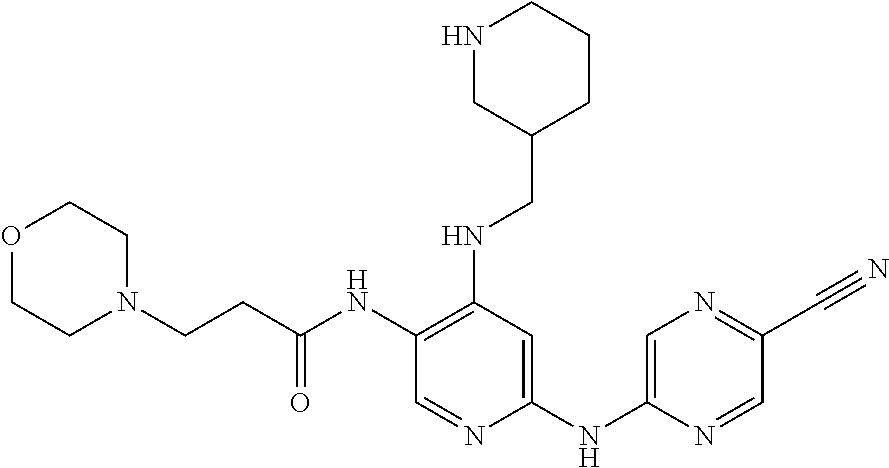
C1(NC(CCN2CCOCC2)=O)=C(NCC2CCCNC2)C=C(NC2=CN=C(C#N)C=N2)N=C1
